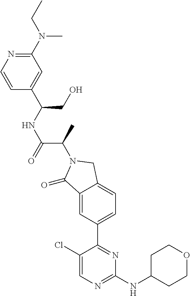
C1(=O)C2=CC(C3=NC(NC4CCOCC4)=NC=C3Cl)=CC=C2CN1C(C(NC(C1=CC(N(CC)C)=NC=C1)CO)=O)C
